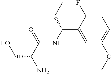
C1=C(C(NC(=O)C(N)CO)CC)C(F)=CC=C1OC
